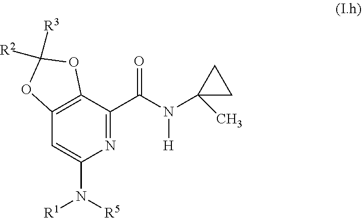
N1=C(C(N(C2(C)CC2)[H])=O)C2=C(C=C1N([R5])[R1])OC([R3])([R2])O2
